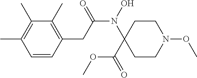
C1(C)=C(C)C=CC(CC(N(O)C2(C(=O)OC)CCN(OC)CC2)=O)=C1C
